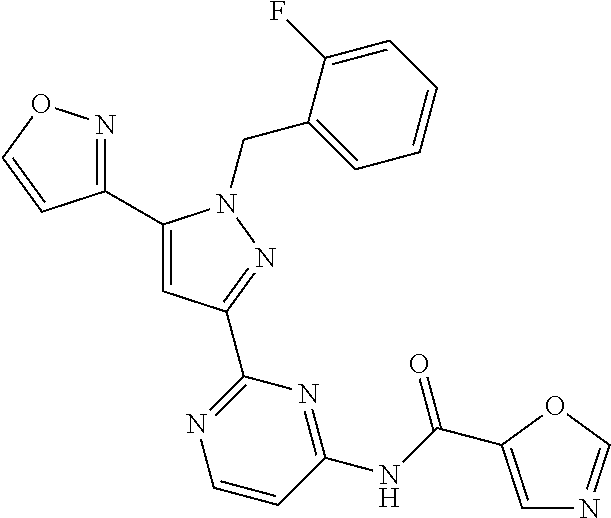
C1(C2=NOC=C2)=CC(C2=NC=CC(NC(=O)C3=CN=CO3)=N2)=NN1CC1=CC=CC=C1F
